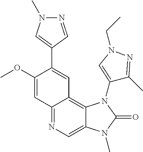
C12=NC=C3C(=C1C=C(C1=CN(C)N=C1)C(OC)=C2)N(C1=CN(CC)N=C1C)C(=O)N3C
